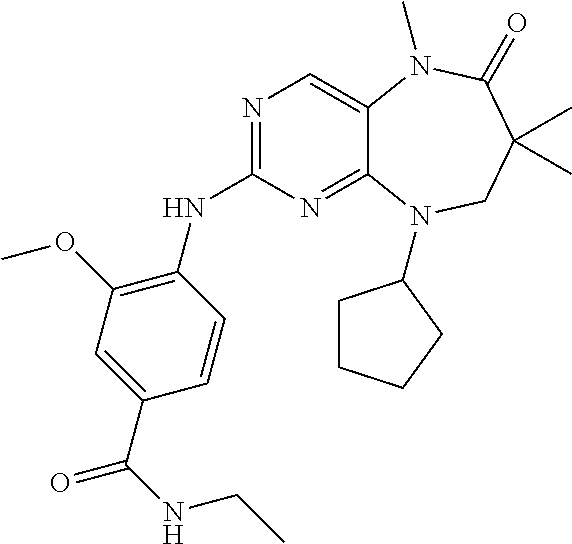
N1=C(NC2=C(OC)C=C(C(=O)NCC)C=C2)N=C2C(=C1)N(C)C(=O)C(C)(C)CN2C1CCCC1
